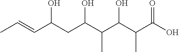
CC=CC(CC(C(C(C(C(O)=O)C)O)C)O)O
